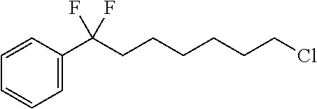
C1(C(CCCCCCCl)(F)F)=CC=CC=C1
